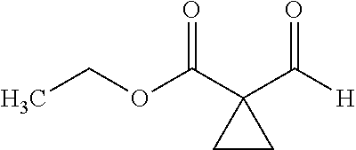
CCOC(C1(C([H])=O)CC1)=O
